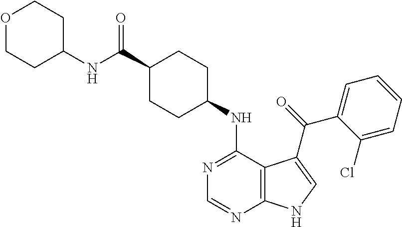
C1(C(NC2CCOCC2)=O)CCC(NC2=NC=NC3=C2C(C(=O)C2=CC=CC=C2Cl)=CN3)CC1
